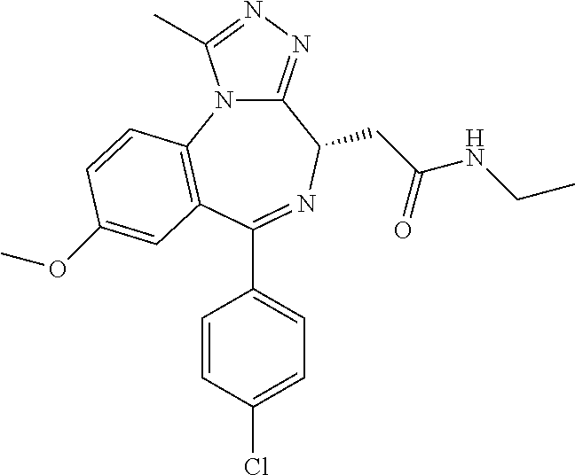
C1=CC(Cl)=CC=C1C1=NC(CC(NCC)=O)C2=NN=C(C)N2C2=C1C=C(OC)C=C2
